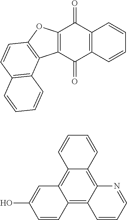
C12=C(C(=O)C3=C(C1=O)C=CC=C3)C1=C(O2)C=CC2=C1C=CC=C2.C12=C3C(=C4C(=C1C=C(O)C=C2)C=CC=C4)N=CC=C3
